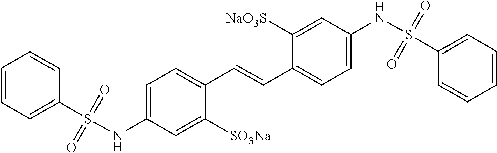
O=S(C1=CC=CC=C1)(NC1=CC=C(C=CC2=CC=C(NS(=O)(=O)C3=CC=CC=C3)C=C2[NaO3S])C([SO3Na])=C1)=O
